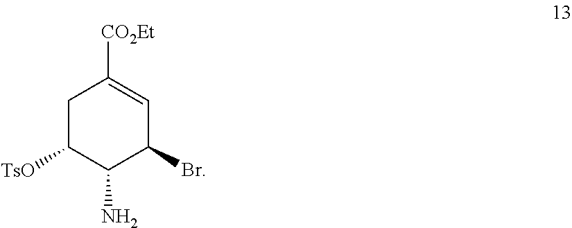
C1C([TsO])C(N)C(Br)C=C1[CO2Et]
